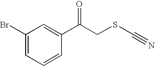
C1(Br)=CC=CC(C(CSC#N)=O)=C1
